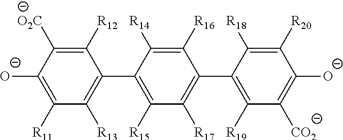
C1([R12])=C([O2C])C([O-])=C([R11])C([R13])=C1C1=C([R15])C([R17])=C(C2=C([R19])C([CO2])=C([O-])C([R20])=C2[R18])C([R16])=C1[R14]
